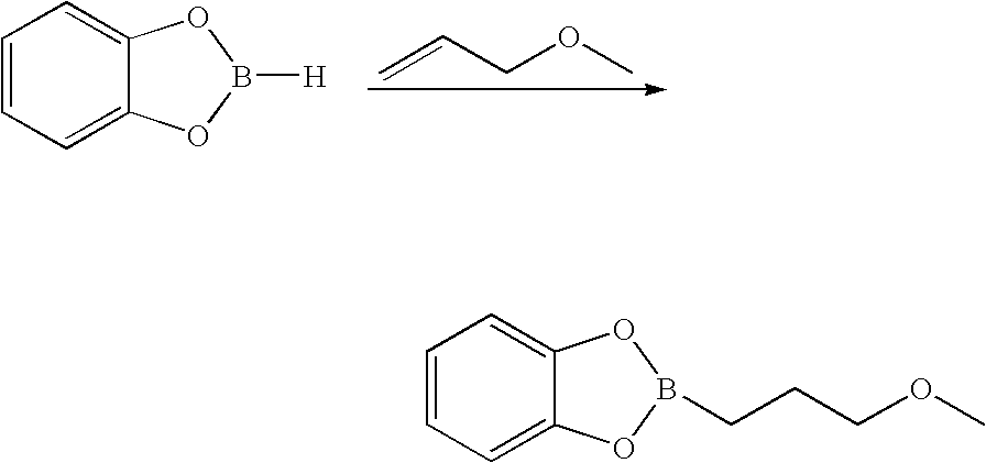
C=CCOC.C1=CC=C2C(=C1)OB([H])O2.C1=CC=C2C(=C1)OB(CCCOC)O2
